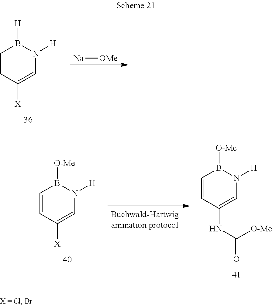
[Na][OMe].C1=CC([X])=CN([H])B1[H].C1=CC([X])=CN([H])B1[O-Me].C1=CC(NC(=O)[O-Me])=CN([H])B1[O-Me]
